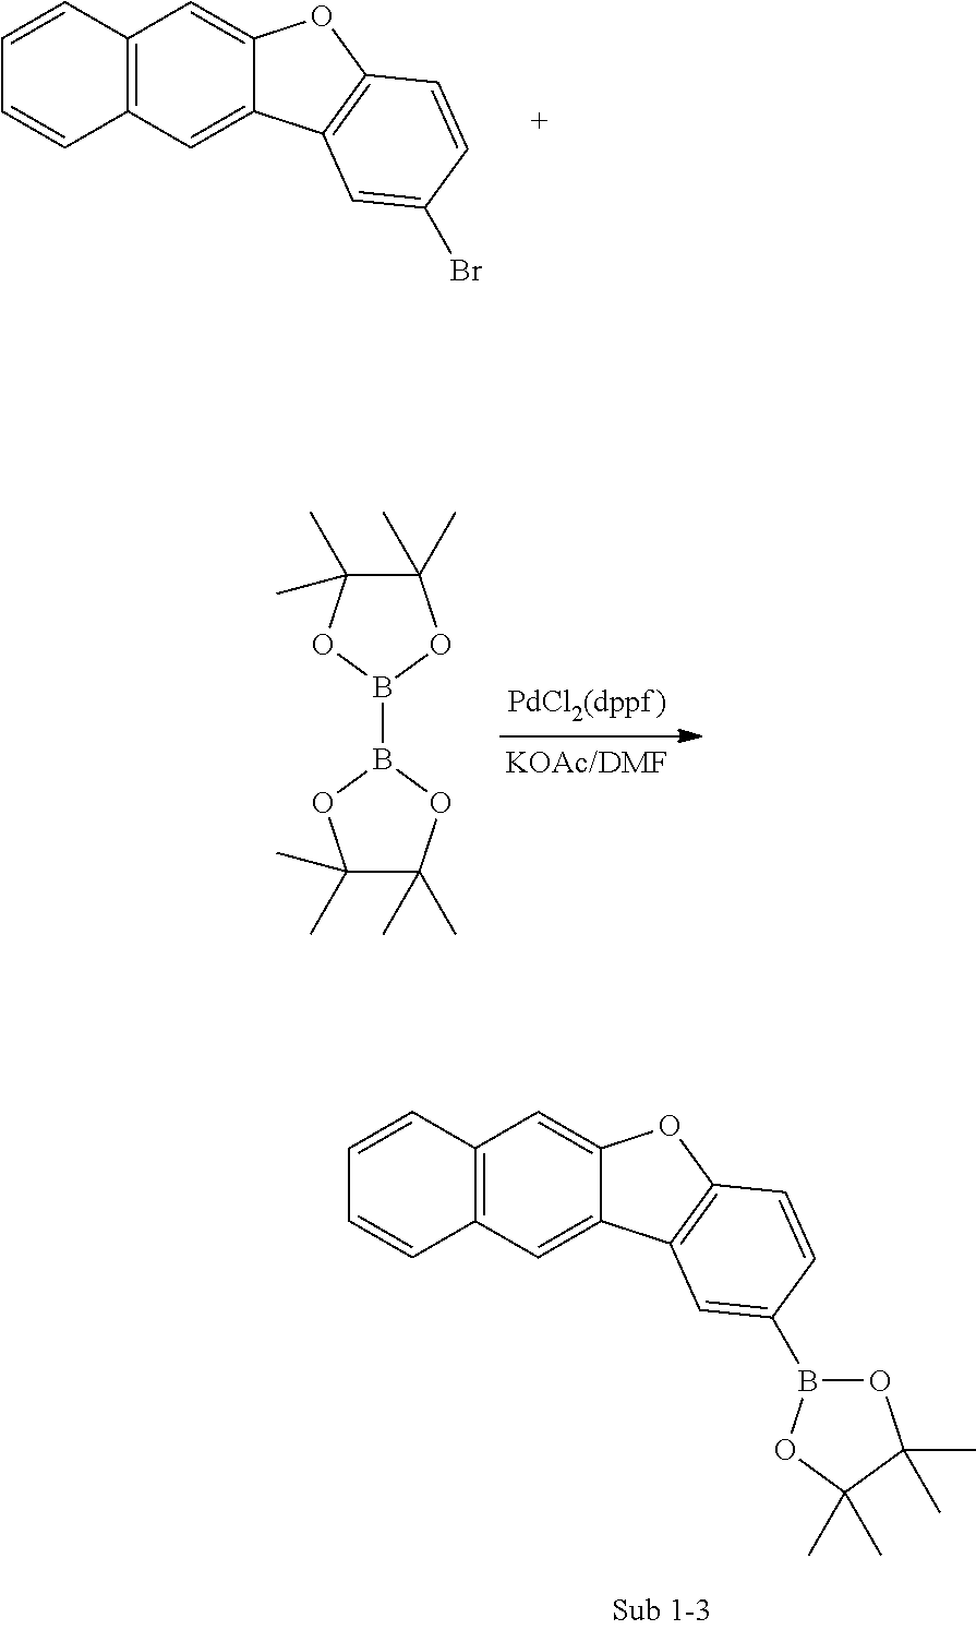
B1(B2OC(C)(C)C(C)(C)O2)OC(C)(C)C(C)(C)O1.C12=C(C=C3C(=C1)OC1=C3C=C(Br)C=C1)C=CC=C2.C12=C(C=C3C(=C1)OC1=C3C=C(B3OC(C)(C)C(C)(C)O3)C=C1)C=CC=C2
